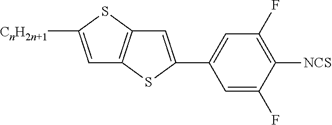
C1([NCS])=C(F)C=C(C2=CC3=C(S2)C=C([CnH2n+1])S3)C=C1F
